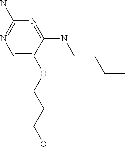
C(OC1=CN=C(N)N=C1NCCCC)CCO
